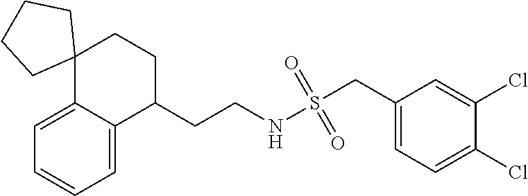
C1=C2C(=CC=C1)C(CCNS(CC1=CC=C(Cl)C(Cl)=C1)(=O)=O)CCC21CCCC1
